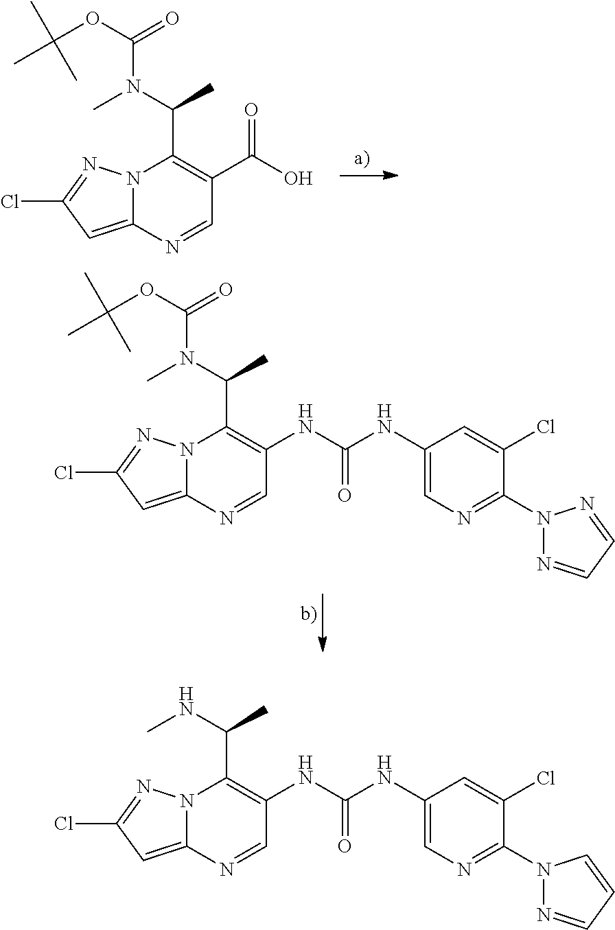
N12C(=CC(Cl)=N1)N=CC(C(O)=O)=C2C(N(C)C(=O)OC(C)(C)C)C.N12C(=CC(Cl)=N1)N=CC(NC(NC1=CN=C(N3N=CC=N3)C(Cl)=C1)=O)=C2C(N(C)C(=O)OC(C)(C)C)C.N12C(=CC(Cl)=N1)N=CC(NC(NC1=CN=C(N3N=CC=C3)C(Cl)=C1)=O)=C2C(NC)C
